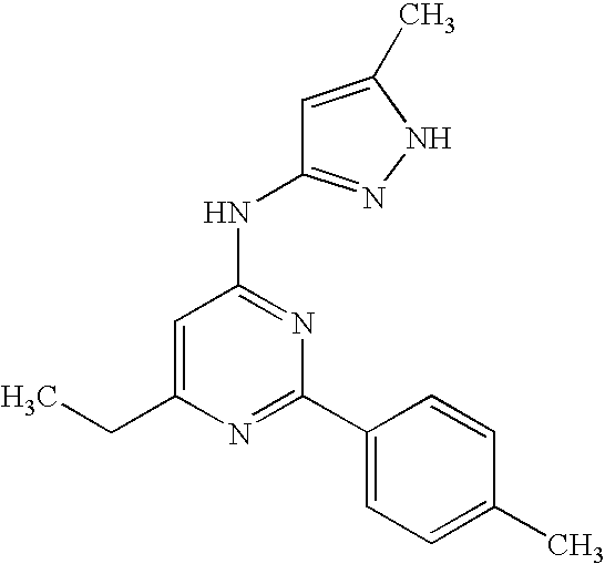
N1=C(C2=CC=C(C)C=C2)N=C(NC2=NNC(C)=C2)C=C1CC
